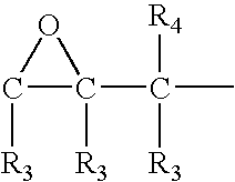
C1([R3])C(C(C)([R4])[R3])([R3])O1
